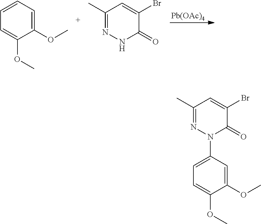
[Pb(OAc)4].C1=CC=C(OC)C(OC)=C1.C1(C)=NNC(=O)C(Br)=C1.C1(C)=NN(C2=CC=C(OC)C(OC)=C2)C(=O)C(Br)=C1
